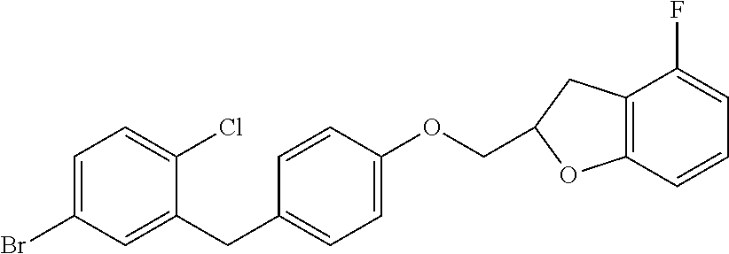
C1=C(Br)C=C(CC2=CC=C(OCC3CC4=C(C=CC=C4F)O3)C=C2)C(Cl)=C1
